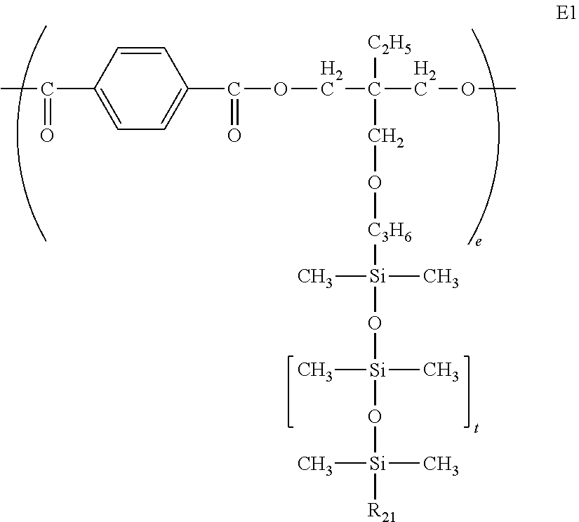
CC(C1=CC=C(C(OCC(COC)([C2H5])CO[C3H6][Si](O[Si](O[Si]([R21])(C)C)(C)C)(C)C)=O)C=C1)=O
